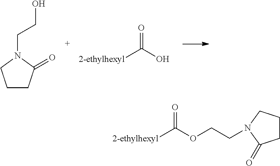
C1CC(=O)N(CCO)C1.[2-ethylhexyl]C(O)=O.[2-ethylhexyl]C(OCCN1CCCC1=O)=O
